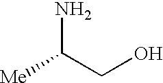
[Me]C(CO)N
